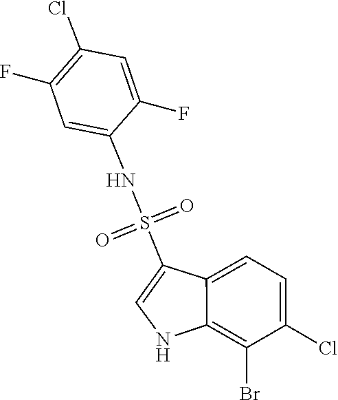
O=S(=O)(NC1=CC(F)=C(Cl)C=C1F)C1=CNC2=C(Br)C(Cl)=CC=C12
